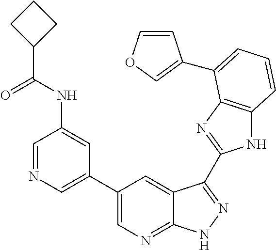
N1C2=C(N=C1C1=NNC3=NC=C(C4=CN=CC(NC(C5CCC5)=O)=C4)C=C31)C(C1=COC=C1)=CC=C2
